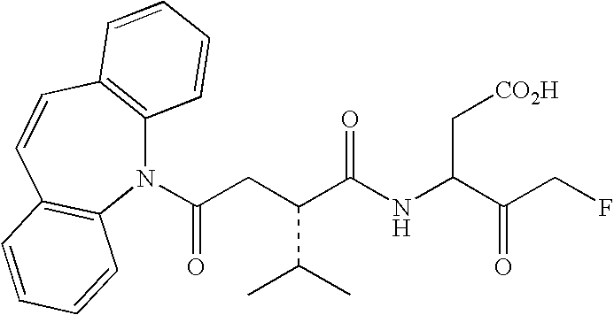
N1(C(CC(C(NC(C(=O)CF)C[CO2H])=O)C(C)C)=O)C2=C(C=CC3=C1C=CC=C3)C=CC=C2
